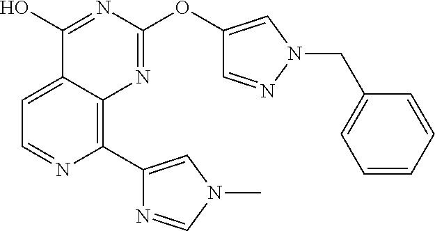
C1(O)=NC(OC2=CN(CC3=CC=CC=C3)N=C2)=NC2=C(C3=CN(C)C=N3)N=CC=C12
